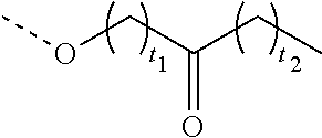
O(CC(CC)=O)C
